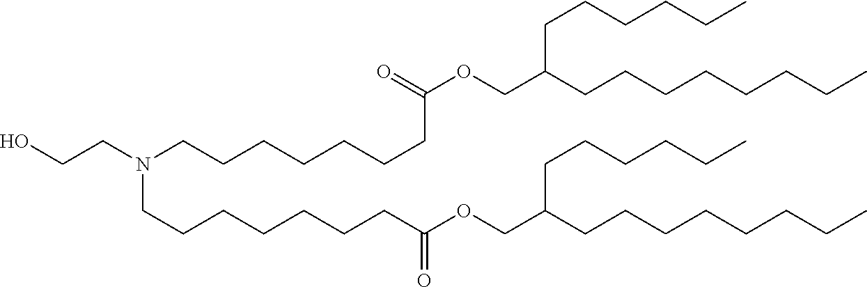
OCCN(CCCCCCCC(OCC(CCCCCCCC)CCCCCC)=O)CCCCCCCC(OCC(CCCCCCCC)CCCCCC)=O
